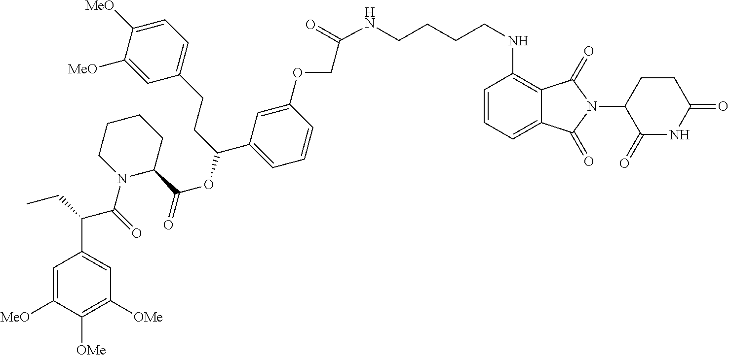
C1=C([MeO])C([OMe])=C([OMe])C=C1C(CC)C(=O)N1CCCCC1C(OC(CCC1=CC=C([MeO])C([MeO])=C1)C1=CC=CC(OCC(NCCCCNC2=C3C(=CC=C2)C(=O)N(C2CCC(=O)NC2=O)C3=O)=O)=C1)=O
